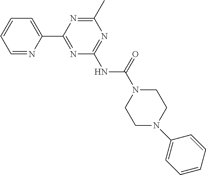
C1=NC(C2=NC(NC(N3CCN(C4=CC=CC=C4)CC3)=O)=NC(C)=N2)=CC=C1
